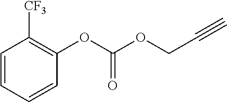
C1=CC=CC(OC(OCC#C)=O)=C1[CF3]
